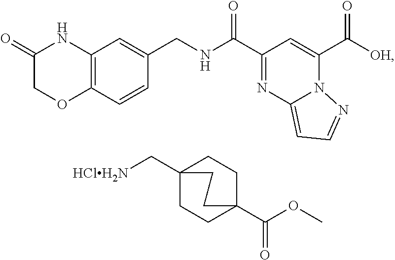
C1(=O)COC2=C(N1)C=C(CNC(C1=NC3=CC=NN3C(C([OH])=O)=C1)=O)C=C2.C12(C[HClH2N])CCC(C(OC)=O)(CC1)CC2
